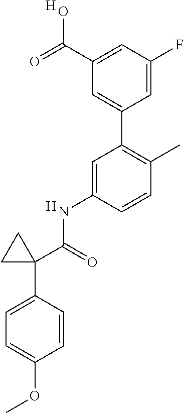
C1=C(F)C=C(C(O)=O)C=C1C1=C(C)C=CC(NC(=O)C2(C3=CC=C(OC)C=C3)CC2)=C1.[H].[H]
